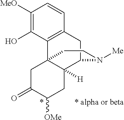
C1([MeO])=C(O)C2=C(C=C1)CC1C3([H])C2(CC(=O)C([OMe])C3)CCN1[Me]
